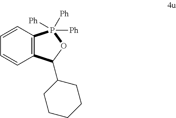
C12=C(C=CC=C1)P([Ph])([Ph])([Ph])OC2C1CCCCC1
